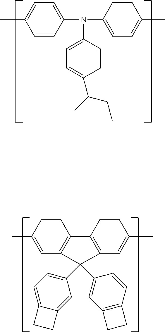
C1=CC(N(C2=CC=C(C)C=C2)C2=CC=C(C(C)CC)C=C2)=CC=C1C.CC1=CC2=C(C=C1)C1=C(C=C(C)C=C1)C2(C1=CC=C2C(=C1)CC2)C1=CC2=C(C=C1)CC2
